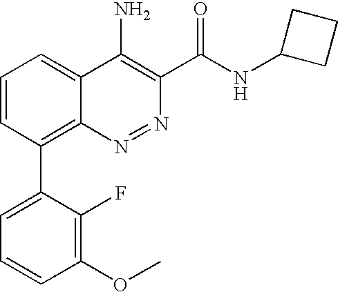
C1=C(C2=C3C(=CC=C2)C(N)=C(C(NC2CCC2)=O)N=N3)C(F)=C(OC)C=C1
